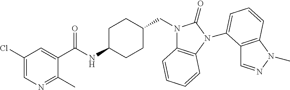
C1(Cl)=CN=C(C)C(C(NC2CCC(CN3C4=C(N(C5=CC=CC6=C5C=NN6C)C3=O)C=CC=C4)CC2)=O)=C1
